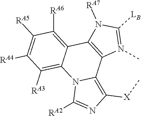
C1([RA5])=C([RA4])C([RA3])=C2C(=C1[RA6])C1=C(C3=C([X]C)N=C([RA2])N23)N(C)=C([LB])N1[RA7]
